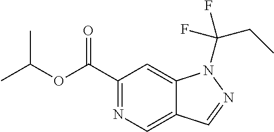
C12=CC(C(OC(C)C)=O)=NC=C1C=NN2C(CC)(F)F
